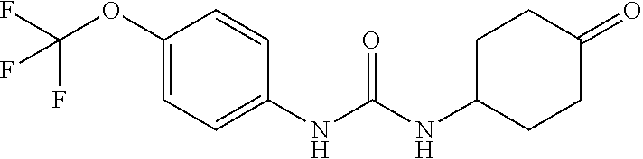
C1(NC(NC2CCC(=O)CC2)=O)=CC=C(OC(F)(F)F)C=C1
